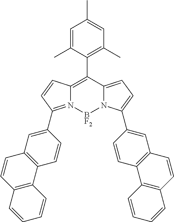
C12=C(C3=C(C)C=C(C)C=C3C)C3=CC=C(C4=CC5=C(C=C4)C4=C(C=C5)C=CC=C4)N3[BF2]N1=C(C1=CC3=C(C=C1)C1=C(C=C3)C=CC=C1)C=C2
